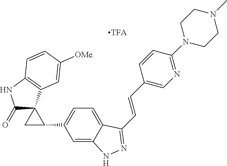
C1(=O)C2(C3=C(N1)C=CC([OMe])=C3)CC2C1=CC=C2C(=C1)NN=C2C=CC1=CN=C(N2CCN(C)CC2)C=C1
